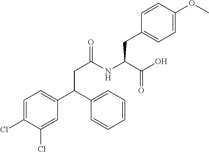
C1=C(Cl)C(Cl)=CC(C(C2=CC=CC=C2)CC(=O)NC(C(O)=O)CC2=CC=C(OC)C=C2)=C1
